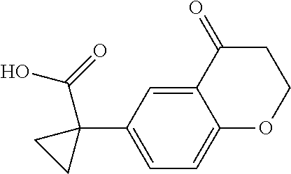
C12=CC(C3(C(O)=O)CC3)=CC=C1OCCC2=O
